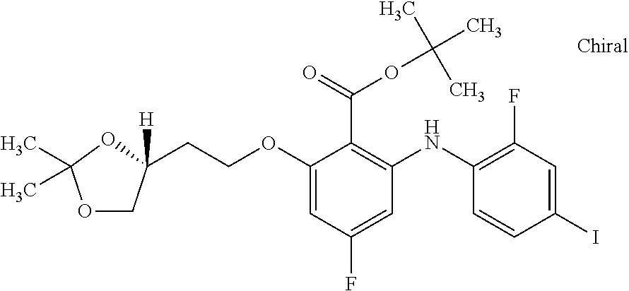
C(OC1=CC(F)=CC(NC2=C(F)C=C(I)C=C2)=C1C(OC(C)(C)C)=O)CC1([H])COC(C)(C)O1
